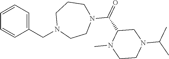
C1=CC=C(CN2CCN(C(=O)C3N(C)CCN(C(C)C)C3)CCC2)C=C1
